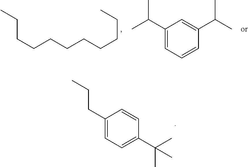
CCCCCCCCCCC.C1(C(C)C)=CC=CC(C(C)C)=C1.C1(CCC)=CC=C(C(C)(C)C)C=C1
